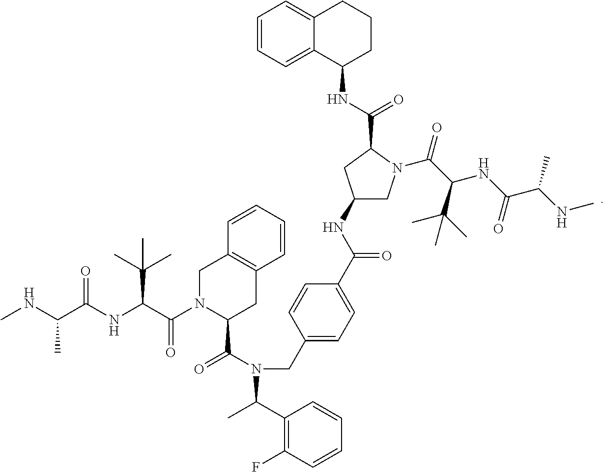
C1=CC=CC2=C1CC(C(N(CC1=CC=C(C(NC3CN(C(C(NC(C(NC)C)=O)C(C)(C)C)=O)C(C(NC4CCCC5=CC=CC=C45)=O)C3)=O)C=C1)C(C1=C(F)C=CC=C1)C)=O)N(C(C(NC(C(NC)C)=O)C(C)(C)C)=O)C2
